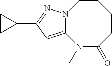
C12=CC(C3CC3)=NN1CCCCC(=O)N2C
